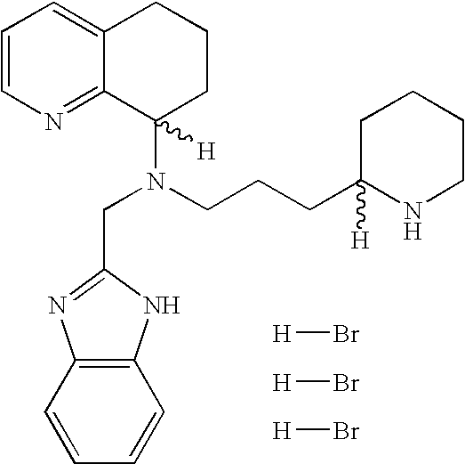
C1=CN=C2C(=C1)CCCC2(N(CCCC1([H])NCCCC1)CC1=NC2=C(N1)C=CC=C2)[H].[H]Br.[H]Br.[H]Br
